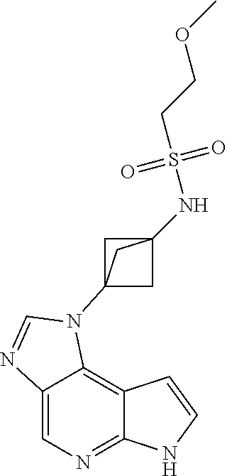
C1=C2C(=C3C(=N1)NC=C3)N(C13CC(NS(CCOC)(=O)=O)(C1)C3)C=N2
